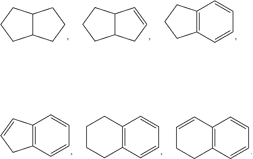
C12C(CCC1)CCC2.C12C(CCC1)C=CC2.C12=C(C=CC=C1)CCC2.C12=C(C=CC=C1)CC=C2.C1CCC2=C(C1)C=CC=C2.C1=CC2=C(CC1)C=CC=C2
